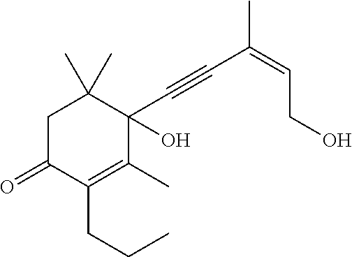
C1C(=O)C(CCC)=C(C)C(C#CC(=CCO)C)(O)C1(C)C
